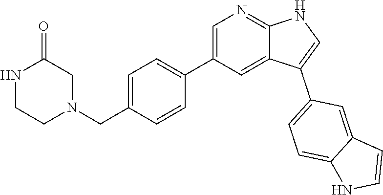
C1=C(CN2CC(=O)NCC2)C=CC(C2=CN=C3C(=C2)C(C2=CC=C4C(=C2)C=CN4)=CN3)=C1
